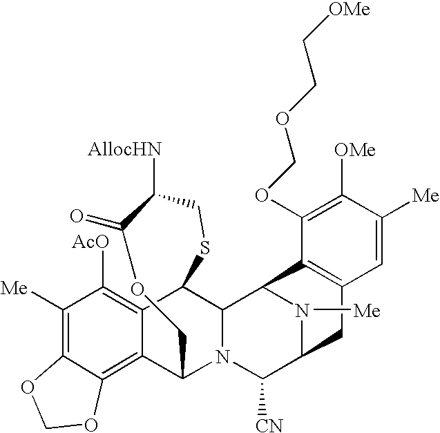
C1([Me])=C2C(=C3C(=C1[AcO])C1C4N(C3COC(=O)C([AllocHN])CS1)C([CN])C1N([Me])C4C3=C(C1)C=C([Me])C([OMe])=C3OCOCC[OMe])OCO2
